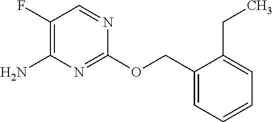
NC1=C(F)C=NC(OCC2=CC=CC=C2CC)=N1
